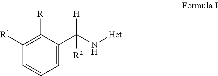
C1([R1])=C([R])C(C(N[Het])([H])[R2])=CC=C1
